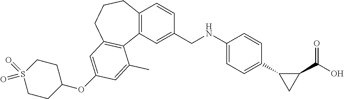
C1(OC2=CC3=C(C4=C(C=CC(CNC5=CC=C(C6CC6C(=O)O)C=C5)=C4)CCC3)C(C)=C2)CCS(=O)(=O)CC1
